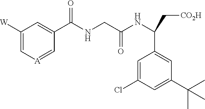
C1([W])=C[A]=CC(C(NCC(NC(C[CO2H])C2=CC(C(C)(C)C)=CC(Cl)=C2)=O)=O)=C1
